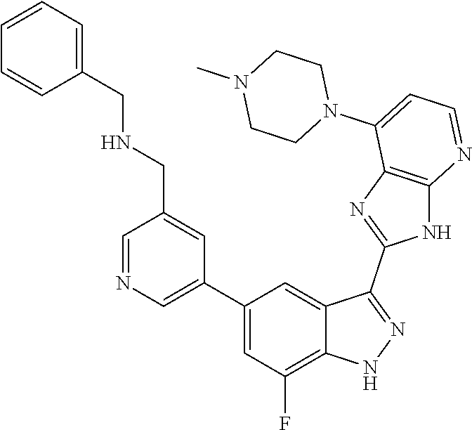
C1=NC=C(C2=CC(F)=C3C(=C2)C(C2=NC4=C(N2)N=CC=C4N2CCN(C)CC2)=NN3)C=C1CNCC1=CC=CC=C1
